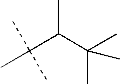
C(C(C(C)(C)C)C)(C)(C)C
